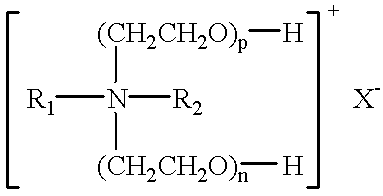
[(CH2CH2O)p](N([R1])([R2])[(CH2CH2O)n][H])[H].[X-]
